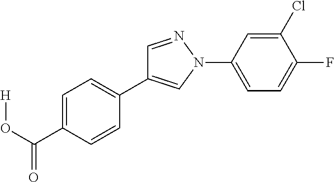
C1=C(C(O[H])=O)C=CC(C2=CN(C3=CC=C(F)C(Cl)=C3)N=C2)=C1
